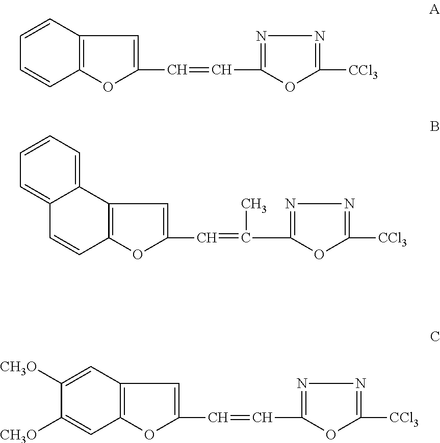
C12=C(C=CC=C1)C=C(C=CC1=NN=C([CCl3])O1)O2.C12=C(C3=CC=CC=C3C=C1)C=C(C=C(C1=NN=C([CCl3])O1)C)O2.C12=C(C=C([CH3O])C([CH3O])=C1)C=C(C=CC1=NN=C([CCl3])O1)O2
